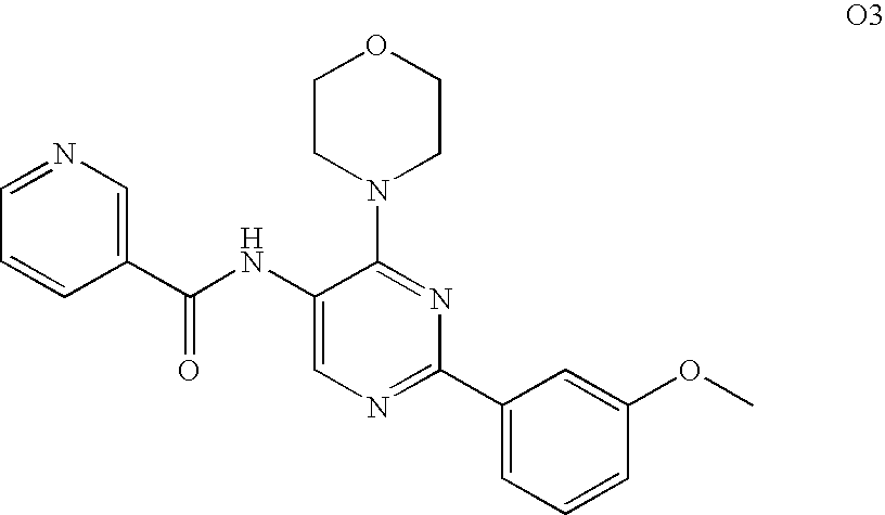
C1(NC(C2=CN=CC=C2)=O)=CN=C(C2=CC=CC(OC)=C2)N=C1N1CCOCC1
